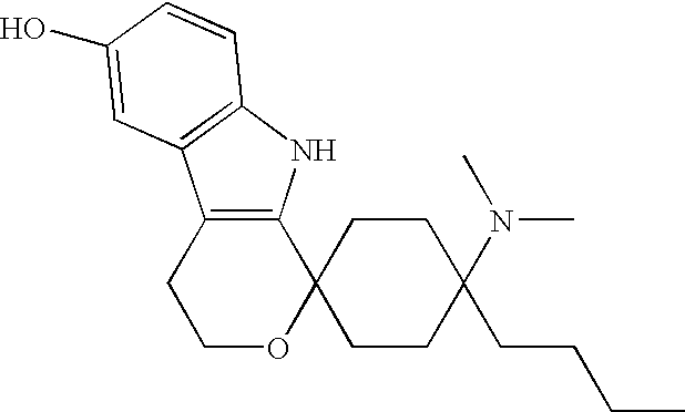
C1OC2(C3=C(C1)C1=C(N3)C=CC(O)=C1)CCC(CCCC)(N(C)C)CC2
